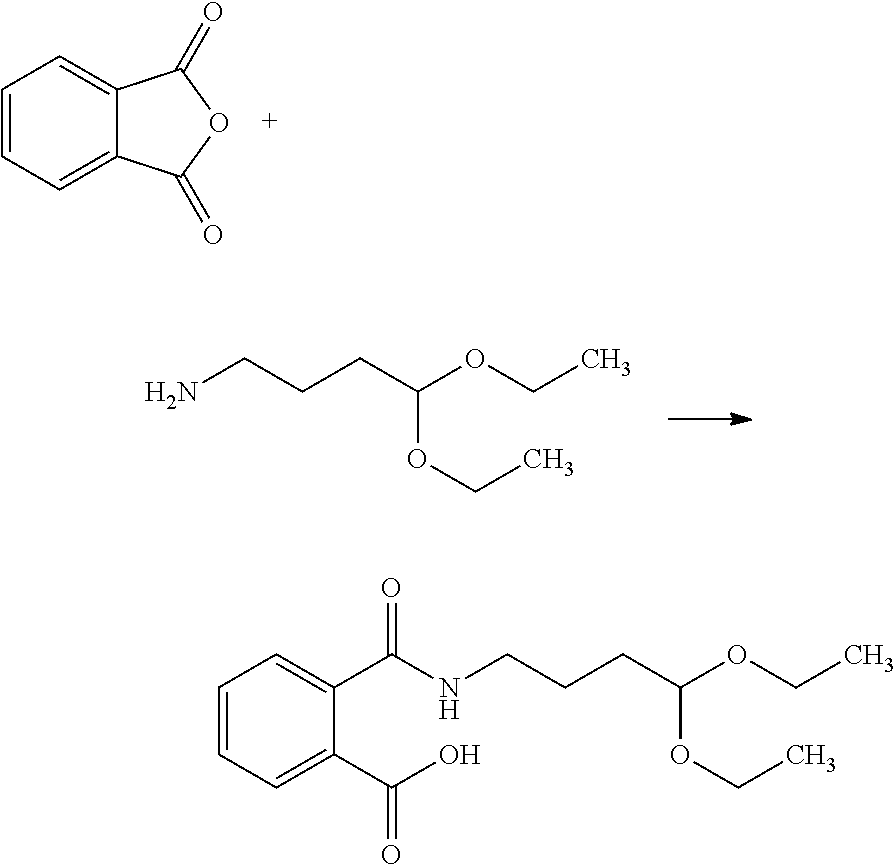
C1=CC=C2C(=C1)C(=O)OC2=O.NCCCC(OCC)OCC.N(CCCC(OCC)OCC)C(C1=CC=CC=C1C(O)=O)=O
